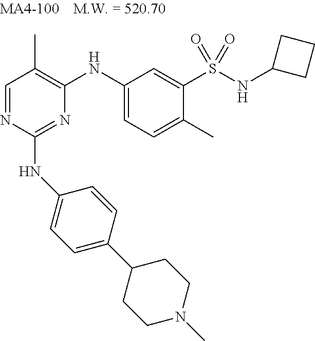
N1=C(NC2=CC=C(C3CCN(C)CC3)C=C2)N=CC(C)=C1NC1=CC=C(C)C(S(NC2CCC2)(=O)=O)=C1
